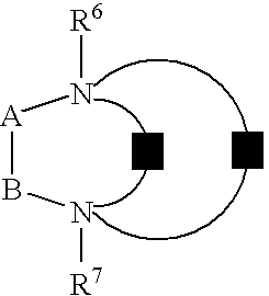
[A](BN[R7])N[R6].[D]
